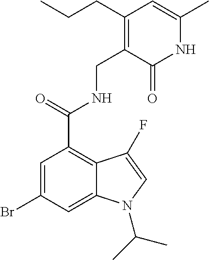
N1C(C)=CC(CCC)=C(CNC(C2=C3C(=CC(Br)=C2)N(C(C)C)C=C3F)=O)C1=O
